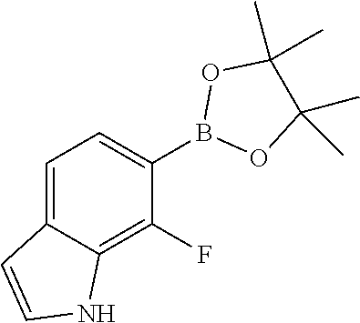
C1(B2OC(C)(C)C(C)(C)O2)=CC=C2C(=C1F)NC=C2
